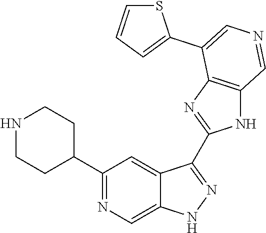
C1(C2CCNCC2)=NC=C2C(=C1)C(C1=NC3=C(N1)C=NC=C3C1=CC=CS1)=NN2
